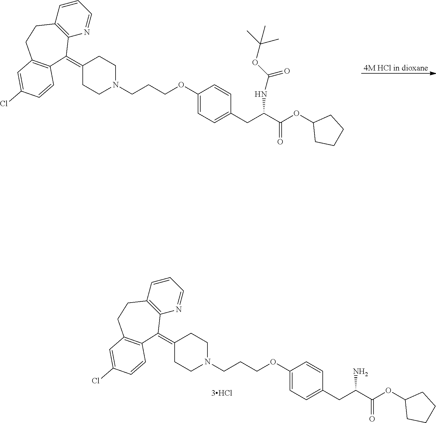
C1(=C2C3=C(C=CC=N3)CCC3=C2C=CC(Cl)=C3)CCN(CCCOC2=CC=C(CC(N)C(OC3CCCC3)=O)C=C2)CC1.[4M HCl in dioxane].C1(=C2C3=C(C=CC=N3)CCC3=C2C=CC(Cl)=C3)CCN(CCCOC2=CC=C(CC(NC(OC(C)(C)C)=O)C(OC3CCCC3)=O)C=C2)CC1
